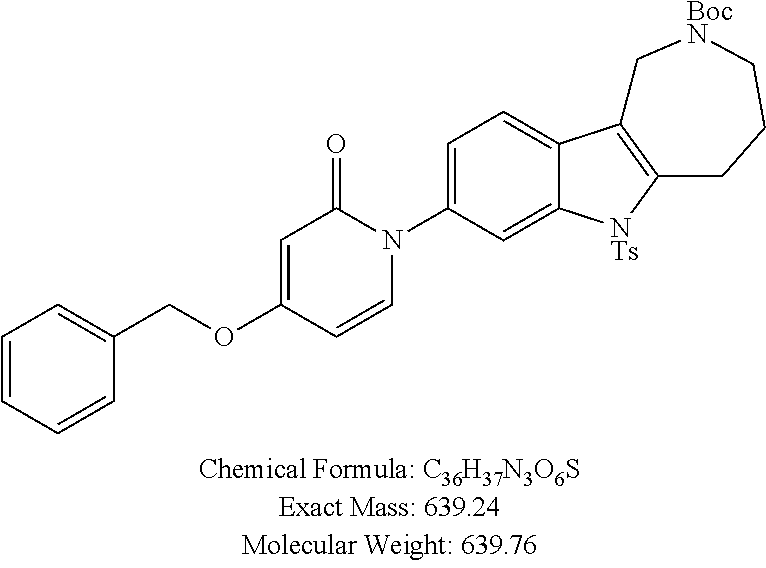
C1=CC=CC(COC2=CC(=O)N(C3=CC=C4C(=C3)[NTs]C3=C4C[BocN]CCC3)C=C2)=C1
